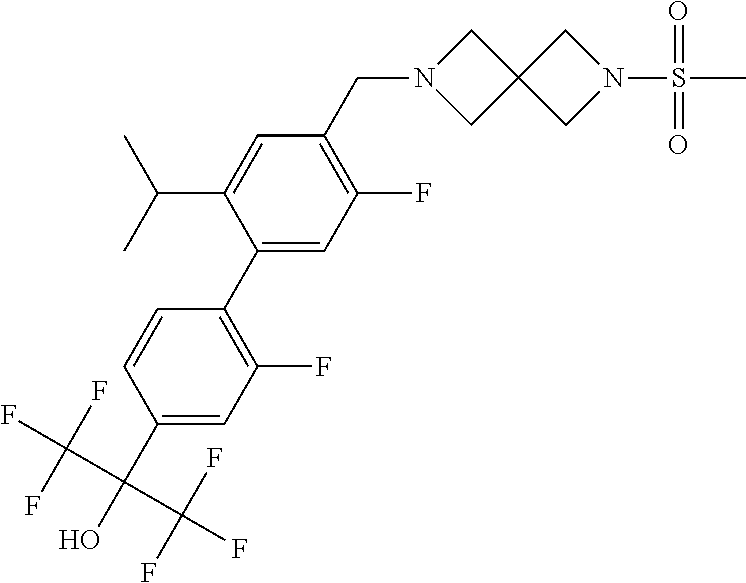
C1(F)=C(CN2CC3(C2)CN(S(C)(=O)=O)C3)C=C(C(C)C)C(C2=C(F)C=C(C(C(F)(F)F)(C(F)(F)F)O)C=C2)=C1
